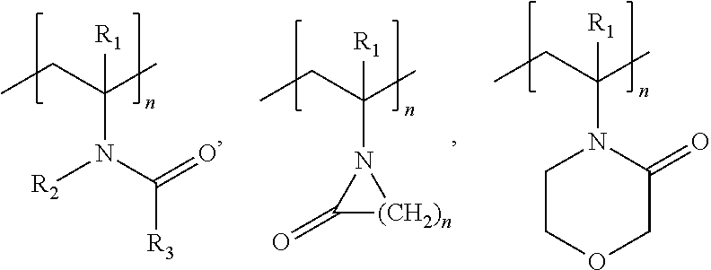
CCC(C)([R1])N1CCOCC1=O.CCC(C)([R1])N([R2])C([R3])=O.CCC(C)([R1])N1C(=O)[(CH2)n]1
